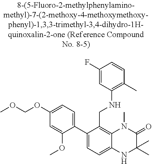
C1(C2=CC=C(OCOC)C=C2OC)=CC=C2C(=C1CNC1=C(C)C=CC(F)=C1)N(C)C(=O)C(C)(C)N2
